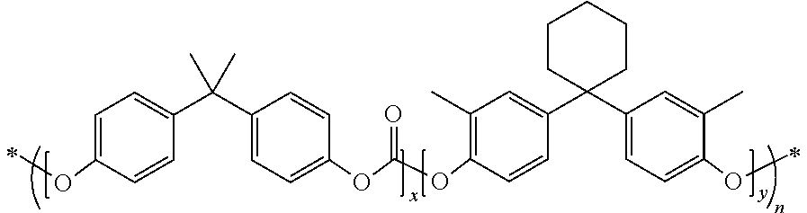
C1=C(OC)C=CC(C(C2=CC=C(OC(OC3=C(C)C=C(C4(C5=CC=C(OC)C(C)=C5)CCCCC4)C=C3)=O)C=C2)(C)C)=C1
